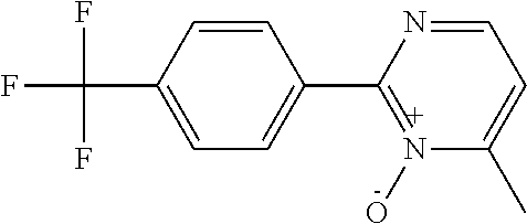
C1=CC(C(F)(F)F)=CC=C1C1=N(O)C(C)=CC=N1
